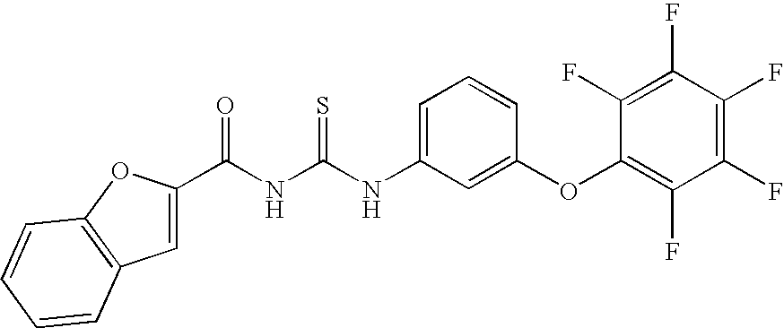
C(NC(NC1=CC=CC(OC2=C(F)C(F)=C(F)C(F)=C2F)=C1)=S)(=O)C1=CC2=C(O1)C=CC=C2
